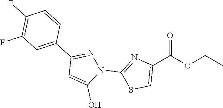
C1=C(O)N(C2=NC(C(OCC)=O)=CS2)N=C1C1=CC(F)=C(F)C=C1
